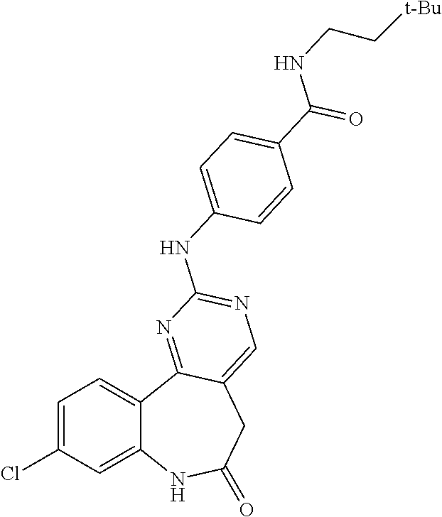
C1=C(Cl)C=C2C(=C1)C1=NC(NC3=CC=C(C(NCC[t-Bu])=O)C=C3)=NC=C1CC(=O)N2
